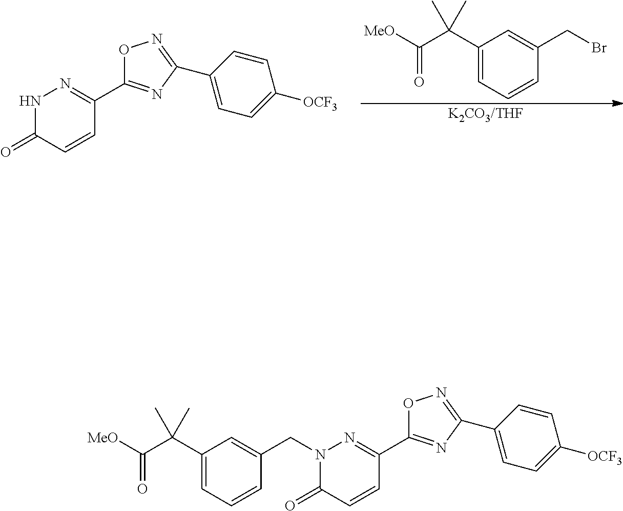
C1=CC(C2=NOC(C3=NNC(=O)C=C3)=N2)=CC=C1[OCF3].C1(C(C([MeO])=O)(C)C)=CC=CC(CBr)=C1.[K2CO3/THF].C1=CC(C2=NOC(C3=NN(CC4=CC(C(C([MeO])=O)(C)C)=CC=C4)C(=O)C=C3)=N2)=CC=C1[OCF3]
